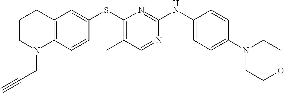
C12=C(C=CC(SC3=C(C)C=NC(NC4=CC=C(N5CCOCC5)C=C4)=N3)=C1)N(CC#C)CCC2
